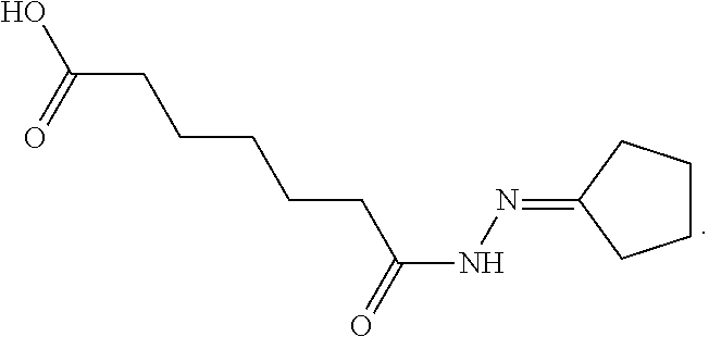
OC(=O)CCCCCC(NN=C1CCCC1)=O
